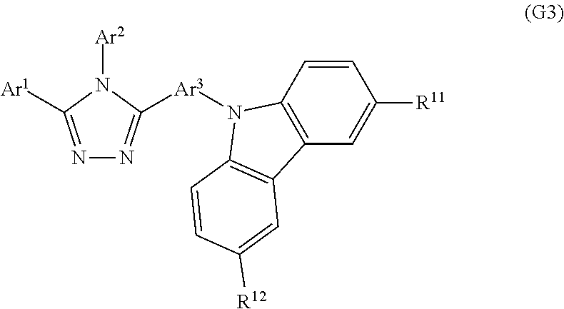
N1=C([Ar1])N([Ar2])C([Ar3]N2C3=C(C=C([R11])C=C3)C3=C2C=CC([R12])=C3)=N1
